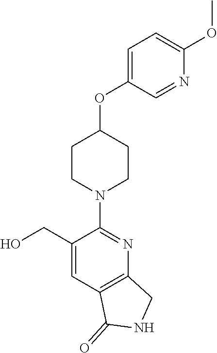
C1CN(C2=NC3=C(C=C2CO)C(=O)NC3)CCC1OC1=CC=C(OC)N=C1
